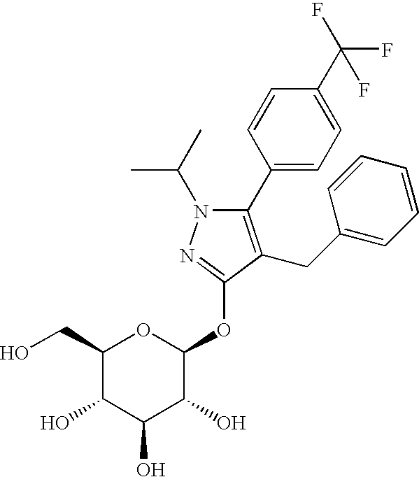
N1(C(C)C)C(C2=CC=C(C(F)(F)F)C=C2)=C(CC2=CC=CC=C2)C(OC2OC(CO)C(O)C(O)C2O)=N1
